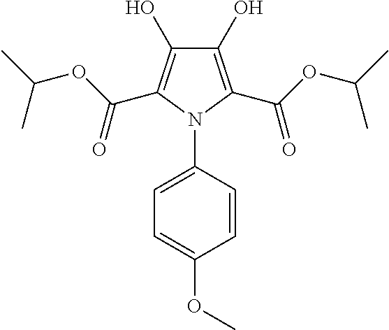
C1(O)=C(C(OC(C)C)=O)N(C2=CC=C(OC)C=C2)C(C(OC(C)C)=O)=C1O
